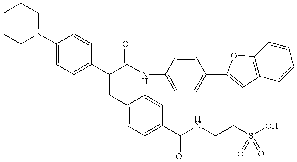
C1CCN(C2=CC=C(C(C(NC3=CC=C(C4=CC5=C(C=CC=C5)O4)C=C3)=O)CC3=CC=C(C(NCCS(O)(=O)=O)=O)C=C3)C=C2)CC1
